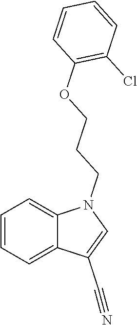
C1=CC=C2C(=C1)N(CCCOC1=C(Cl)C=CC=C1)C=C2C#N
